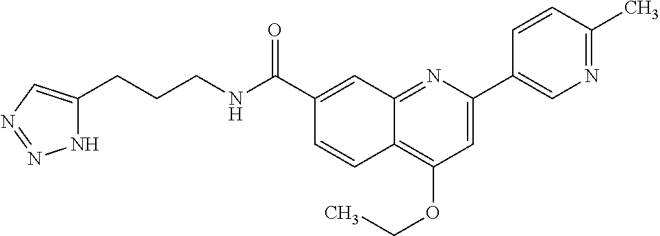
C1(C(NCCCC2=CN=NN2)=O)=CC2=NC(C3=CN=C(C)C=C3)=CC(OCC)=C2C=C1
